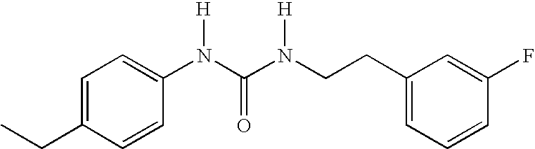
C1=C(CC)C=CC(N(C(N(CCC2=CC=CC(F)=C2)[H])=O)[H])=C1
